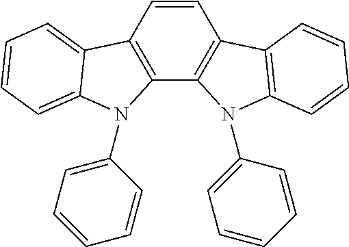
C12=C(C3=C(C=C1)C1=C(C=CC=C1)N3C1=CC=CC=C1)N(C1=CC=CC=C1)C1=CC=CC=C21
